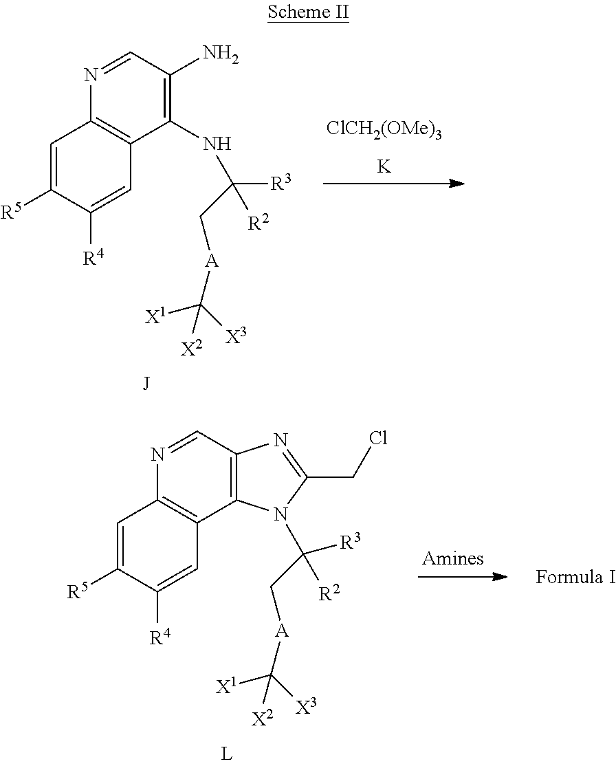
C1=C([R5])C([R4])=CC2=C1N=CC(N)=C2NC([R3])(C[A]C([X3])([X1])[X2])[R2].[ClCH2(OMe)3].[K].[Amines].C1=C([R5])C([R4])=CC2=C1N=CC1=C2N(C([R3])(C[A]C([X3])([X1])[X2])[R2])C(CCl)=N1
